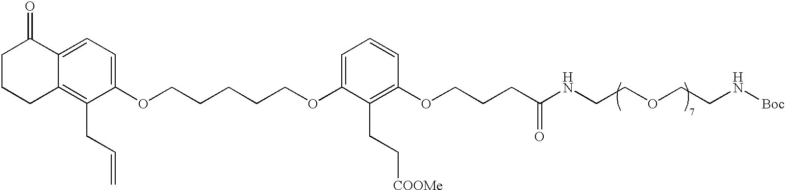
C1CCC2=C(CC=C)C(OCCCCCOC3=CC=CC(OCCCC(NCCOCCN[Boc])=O)=C3CC[COOMe])=CC=C2C1=O
